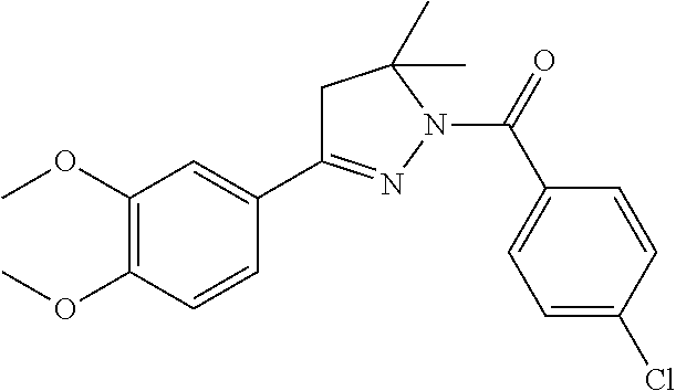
C1C(C2=CC(OC)=C(OC)C=C2)=NN(C(=O)C2=CC=C(Cl)C=C2)C1(C)C
